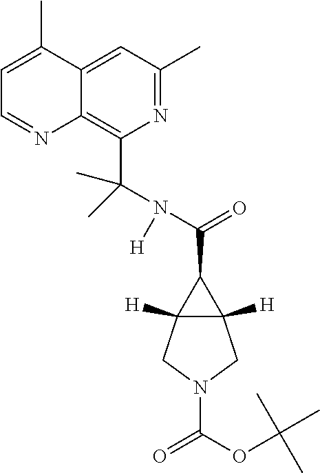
C(=O)(C1C2([H])C1([H])CN(C(=O)OC(C)(C)C)C2)N(C(C1=C2C(=CC(C)=N1)C(C)=CC=N2)(C)C)[H]
